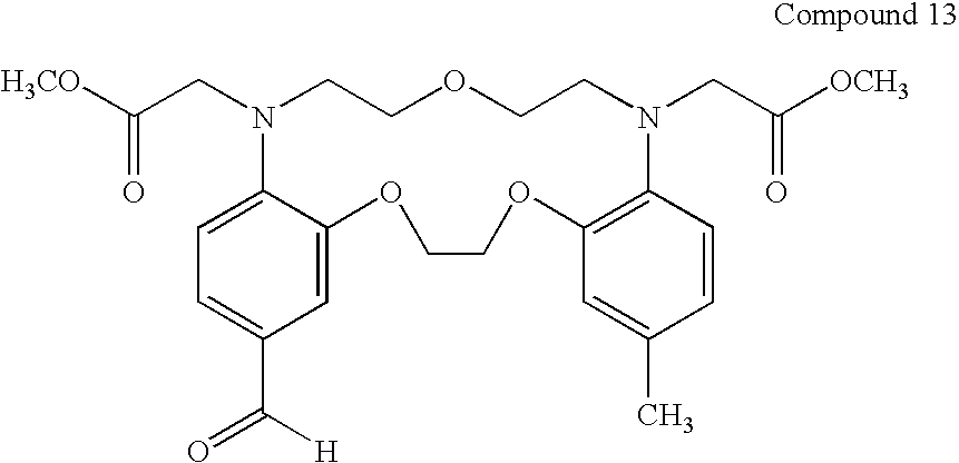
C1=C2C(=CC(C(=O)[H])=C1)OCCOC1=C(C=CC(C)=C1)N(CC([OCH3])=O)CCOCCN2CC([H3CO])=O
